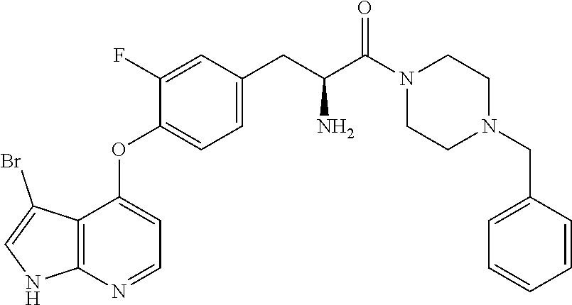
C1(OC2=CC=NC3=C2C(Br)=CN3)=CC=C(CC(C(N2CCN(CC3=CC=CC=C3)CC2)=O)N)C=C1F
